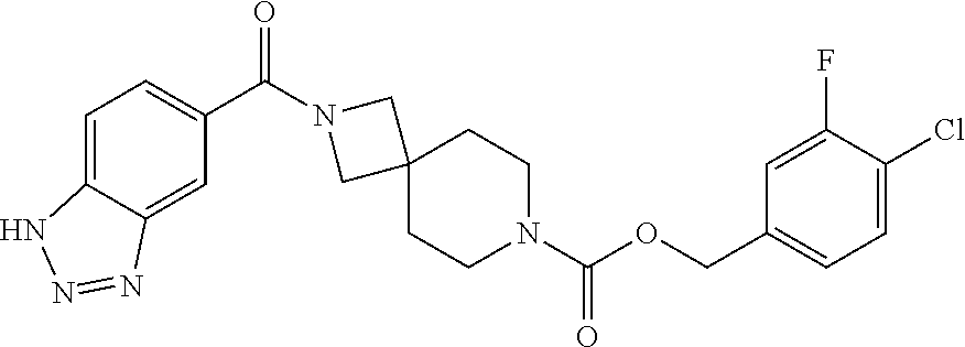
C1=C2C(=CC(C(N3CC4(C3)CCN(C(OCC3=CC=C(Cl)C(F)=C3)=O)CC4)=O)=C1)N=NN2
